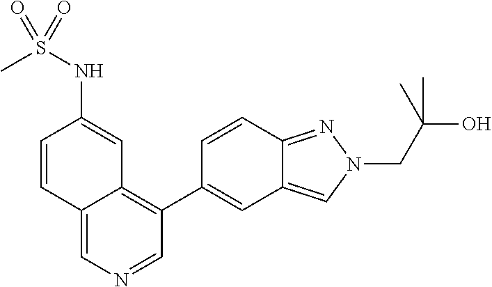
C1(C2=CC3=CN(CC(O)(C)C)N=C3C=C2)=C2C(=CN=C1)C=CC(NS(C)(=O)=O)=C2
